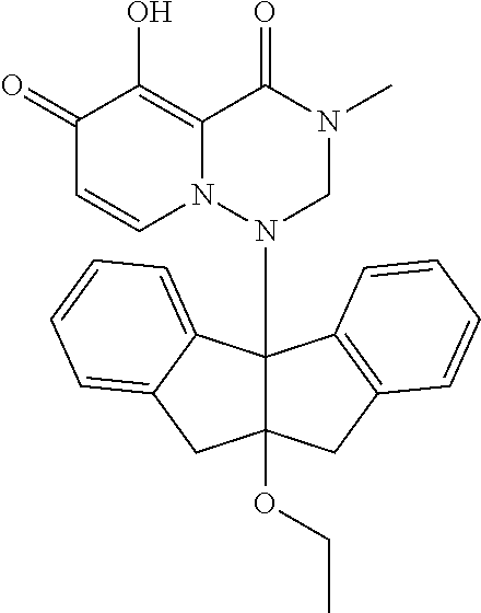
C1(=O)C=CN2C(=C1O)C(=O)N(C)CN2C12C(OCC)(CC3=C1C=CC=C3)CC1=CC=CC=C21
